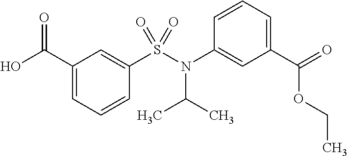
C1(C(O)=O)=CC=CC(S(N(C2=CC(C(=O)OCC)=CC=C2)C(C)C)(=O)=O)=C1
